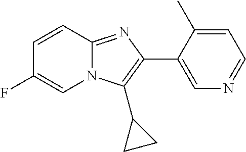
C1=CC2=NC(C3=CN=CC=C3C)=C(C3CC3)N2C=C1F
